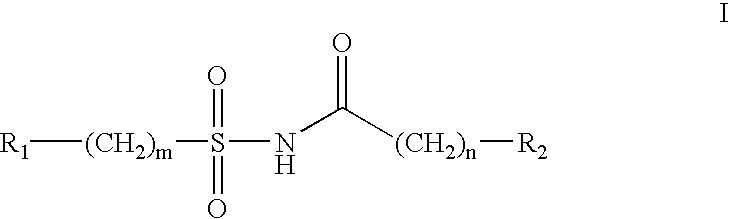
[R1][(CH2)m]S(NC([(CH2)n][R2])=O)(=O)=O
